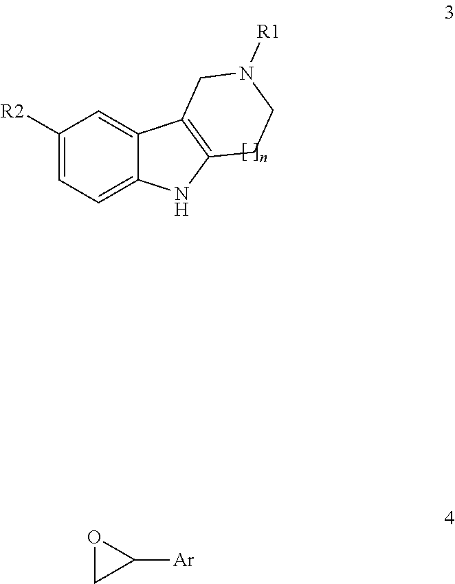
C1([R2])=CC=C2C(=C1)C1=C(N2)CCN([R1])C1.[Ar]C1OC1
